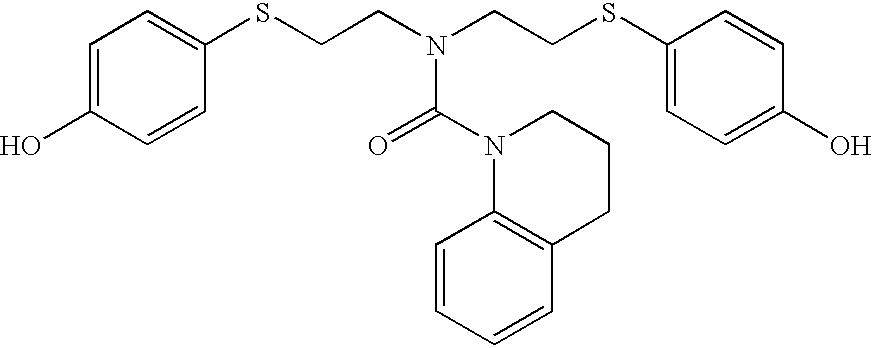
C1=C(O)C=CC(SCCN(CCSC2=CC=C(O)C=C2)C(=O)N2C3=C(CCC2)C=CC=C3)=C1
